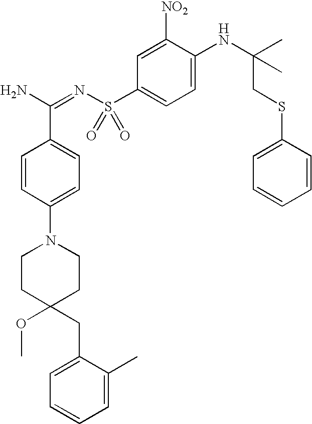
C1=CC(N2CCC(OC)(CC3=CC=CC=C3C)CC2)=CC=C1C(N)=NS(C1=CC=C(NC(CSC2=CC=CC=C2)(C)C)C([NO2])=C1)(=O)=O
